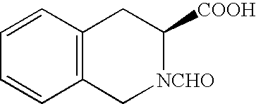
C12=C(C=CC=C1)CC([COOH])[NCHO]C2
